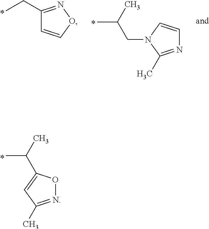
N1=C(C)C=C(C(C)C)O1.CCC1=NOC=C1.N1=C(C)N(CC(C)C)C=C1
